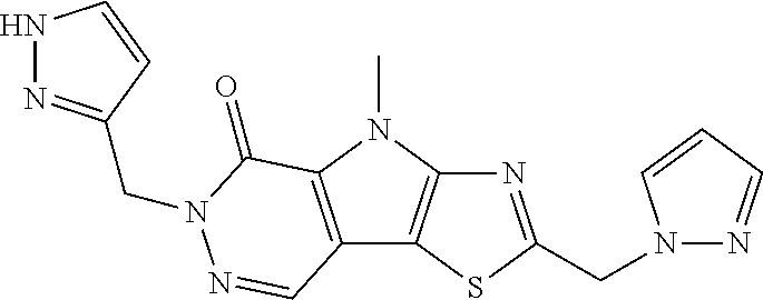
N1=C(CN2N=CC=C2)SC2=C1N(C)C1=C2C=NN(CC2=NNC=C2)C1=O
